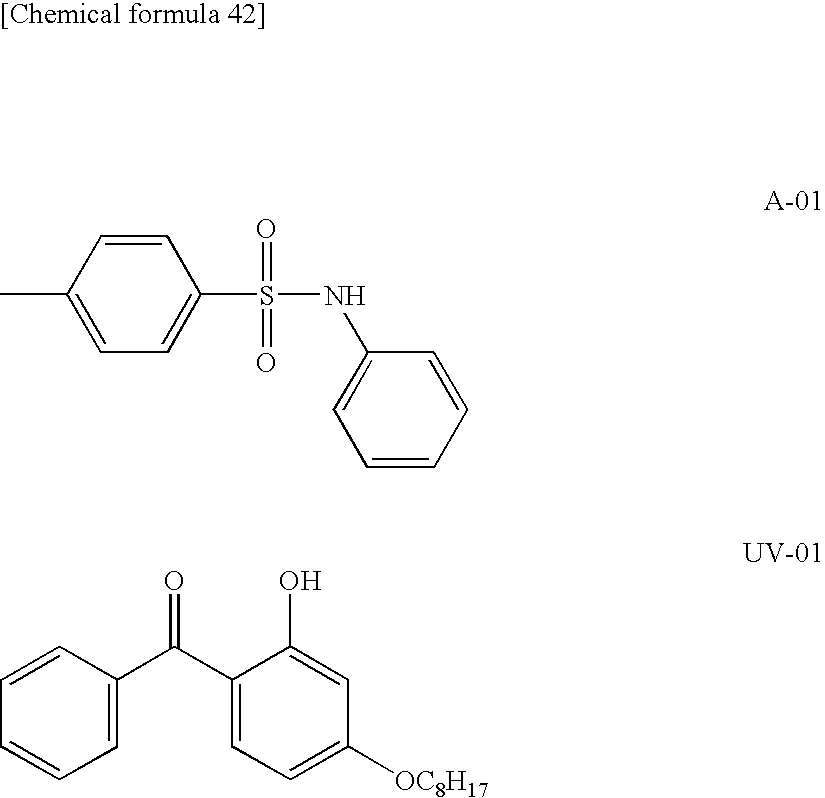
C1=CC(C)=CC=C1S(NC1=CC=CC=C1)(=O)=O.C1=CC=CC=C1C(C1=CC=C([OC8H17])C=C1O)=O
